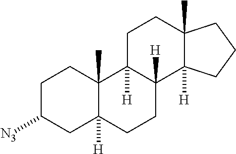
C1C([N3])CC2([H])C(C)(C1)C1([H])C([H])(CC2)C2([H])C(C)(CC1)CCC2
